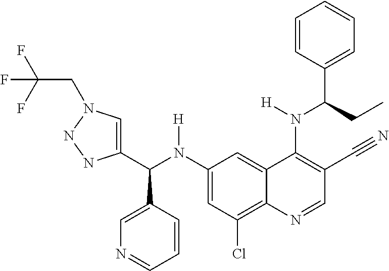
C1(N(C(C2=CN(CC(F)(F)F)NN2)C2=CN=CC=C2)[H])=CC(Cl)=C2C(=C1)C(N(C(C1=CC=CC=C1)CC)[H])=C(C#N)C=N2
